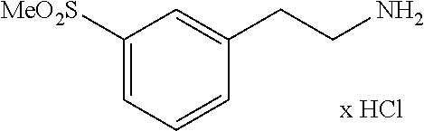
C1(CCN)=CC([MeO2S])=CC=C1
